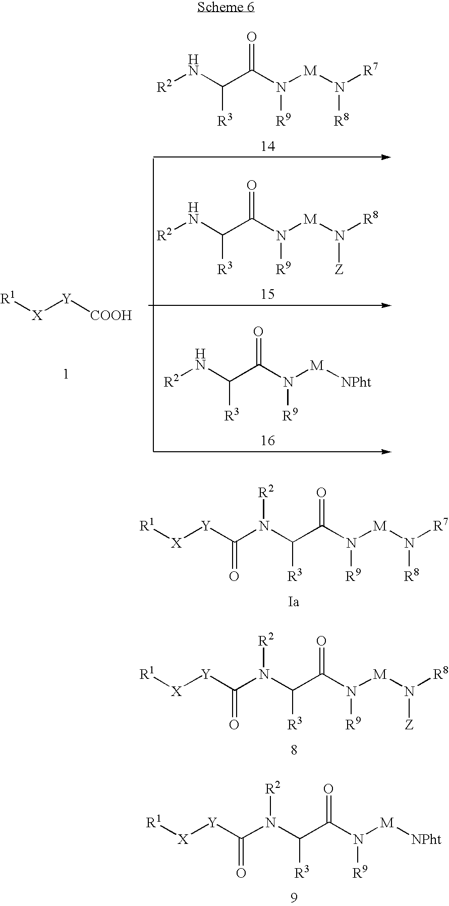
[R1][X][Y][COOH].[R2]NC([R3])C(=O)N([R9])[M]N([R8])[R7].[R2]NC([R3])C(=O)N([R9])[M]N([Z])[R8].[R2]NC([R3])C(=O)N([R9])[M][NPht].C(N([R2])C([R3])C(=O)N([R9])[M]N([R8])[R7])([Y][X][R1])=O.N([R2])(C([R3])C(=O)N([R9])[M]N([Z])[R8])C([Y][X][R1])=O.N([R2])(C([R3])C(=O)N([R9])[M][NPht])C([Y][X][R1])=O
